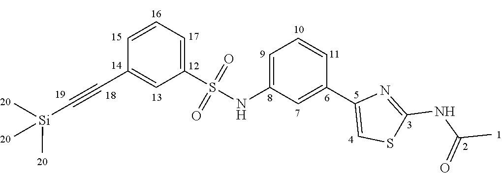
C1=CC=C(S(=O)(=O)NC2=CC=CC(C3=CSC(NC(C)=O)=N3)=C2)C=C1C#C[Si](C)(C)C
